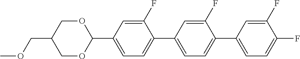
O1CC(COC)COC1C1=CC=C(C2=CC=C(C3=CC=C(F)C(F)=C3)C(F)=C2)C(F)=C1
